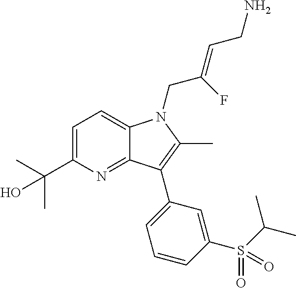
C1=C(C(C)(C)O)N=C2C(=C1)N(CC(=CCN)F)C(C)=C2C1=CC=CC(S(C(C)C)(=O)=O)=C1
